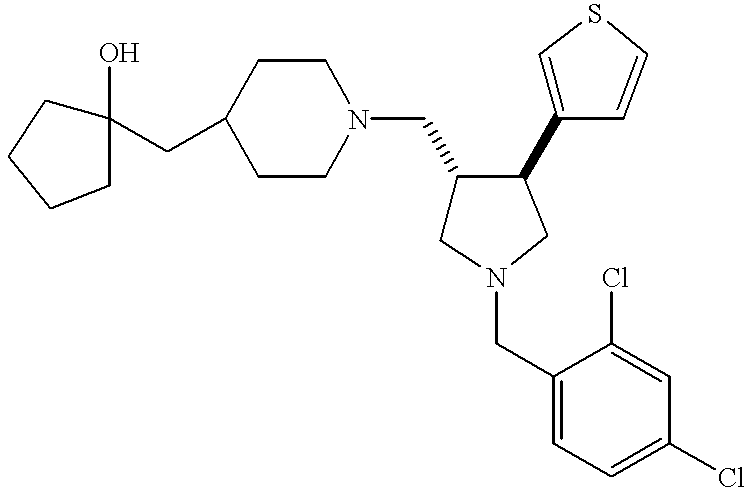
C1(CC2(O)CCCC2)CCN(CC2CN(CC3=CC=C(Cl)C=C3Cl)CC2C2=CSC=C2)CC1
